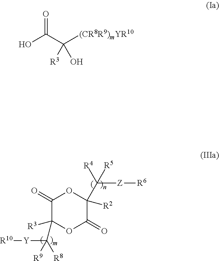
C1(=O)C([R3])(C([Y][R10])([R9])[R8])OC(=O)C(C([R4])([R5])[Z][R6])([R2])O1.O=C(C([(CR8R9)mYR10])([R3])O)O
